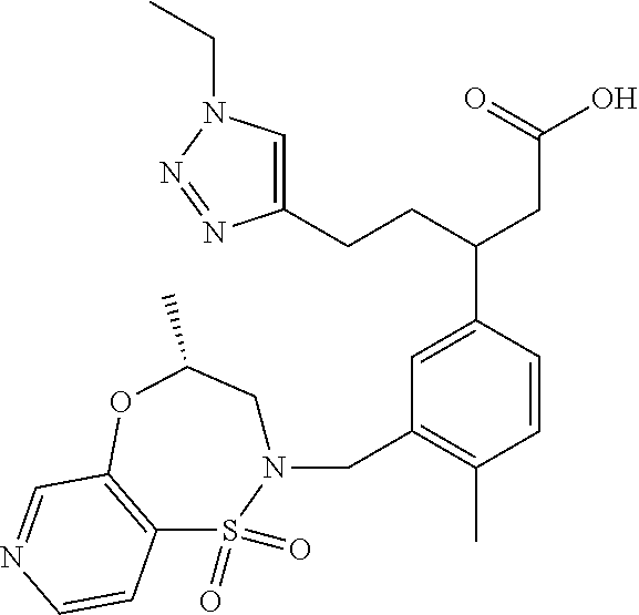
C1(CCC(CC(O)=O)C2=CC(CN3CC(C)OC4=C(S3(=O)=O)C=CN=C4)=C(C)C=C2)=CN(CC)N=N1
